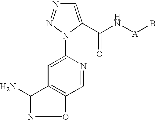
C1=NC(N2N=NC=C2C(N[A]B)=O)=CC2=C1ON=C2N
